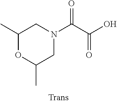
N1(C(C(O)=O)=O)CC(C)OC(C)C1
